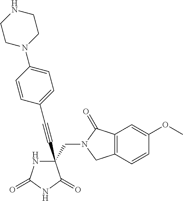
C(#CC1(CN2C(=O)C3=C(C2)C=CC(OC)=C3)NC(=O)NC1=O)C1=CC=C(N2CCNCC2)C=C1
